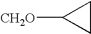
C1CC1[CH2O]
